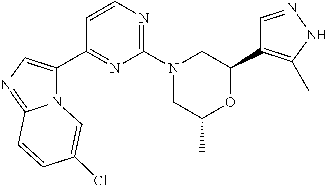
C1=NNC(C)=C1C1CN(C2=NC=CC(C3=CN=C4N3C=C(Cl)C=C4)=N2)CC(C)O1
